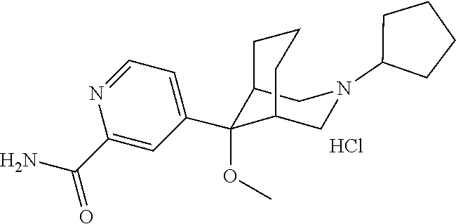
C1=NC(C(=O)N)=CC(C2(OC)C3CN(C4CCCC4)CC2CCC3)=C1.Cl
